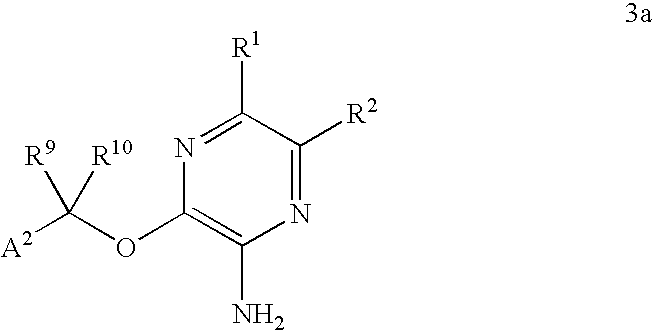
C1([R1])=NC(OC([A2])([R9])[R10])=C(N)N=C1[R2]
